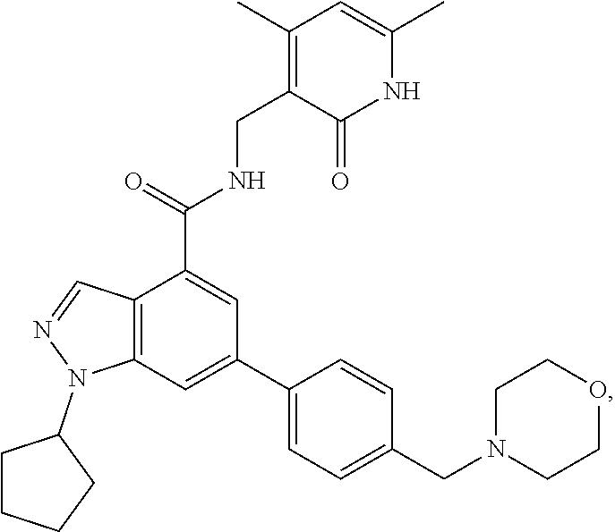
C1CN(CC2=CC=C(C3=CC4=C(C=NN4C4CCCC4)C(C(NCC4=C(C)C=C(C)NC4=O)=O)=C3)C=C2)CCO1
